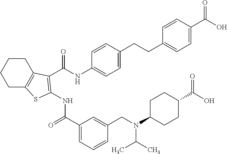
C1CC2=C(CC1)SC(NC(=O)C1=CC=CC(CN(C(C)C)C3CCC(C(O)=O)CC3)=C1)=C2C(NC1=CC=C(CCC2=CC=C(C(O)=O)C=C2)C=C1)=O
